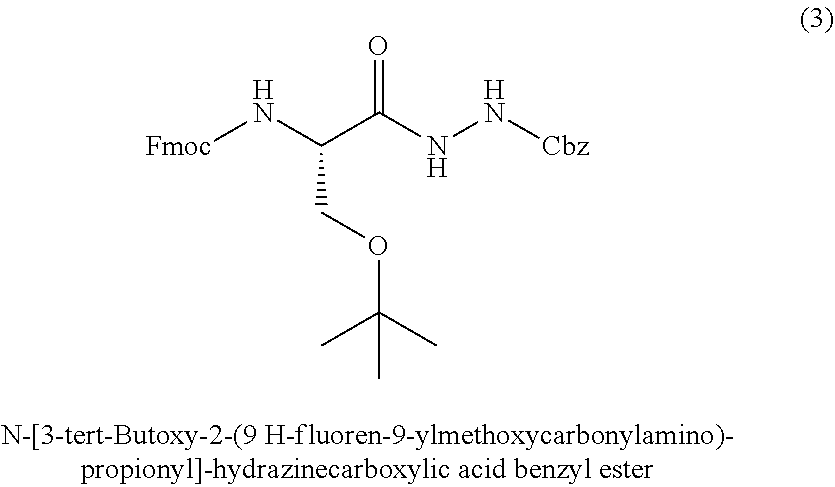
O=C(NN[Cbz])C(N[Fmoc])COC(C)(C)C
